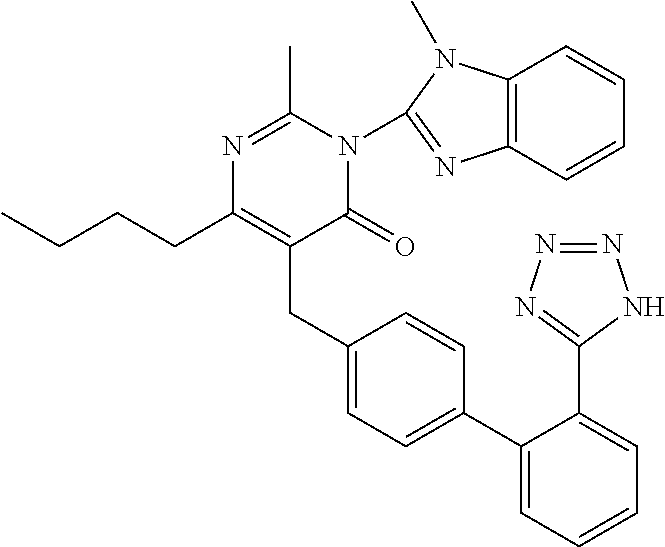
C1(C2=CC=C(CC3=C(CCCC)N=C(C)N(C4=NC5=C(C=CC=C5)N4C)C3=O)C=C2)=CC=CC=C1C1=NN=NN1
